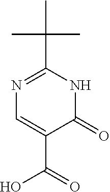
N1=C(C(C)(C)C)NC(=O)C(C(=O)O)=C1
